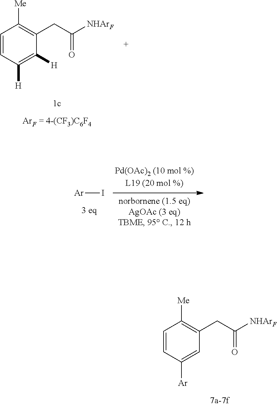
C1([H])=C([H])C(CC([NHArF])=O)=C([Me])C=C1.C1([Ar])=CC(CC([NHArF])=O)=C([Me])C=C1.[Ar]I
